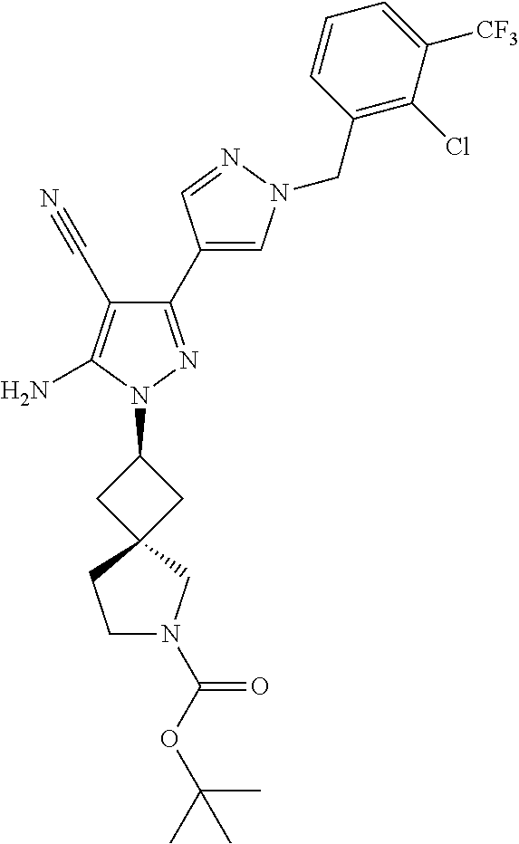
C1(C2=CN(CC3=C(Cl)C([CF3])=CC=C3)N=C2)=NN(C2CC3(C2)CN(C(OC(C)(C)C)=O)CC3)C(N)=C1C#N
